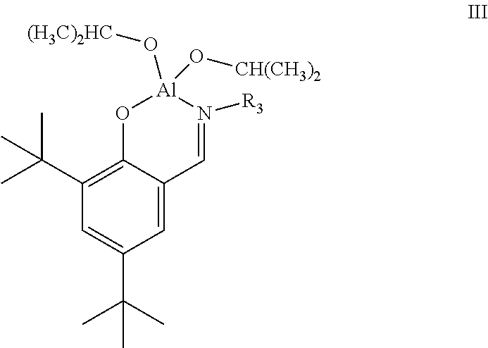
C1=C2C(=C(C(C)(C)C)C=C1C(C)(C)C)O[Al](O[(H3C)2HC])(O[CH(CH3)2])N([R3])=C2
